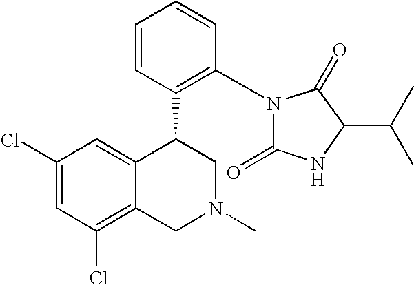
C1(Cl)=CC(Cl)=C2C(=C1)C(C1=C(N3C(=O)NC(C(C)C)C3=O)C=CC=C1)CN(C)C2
